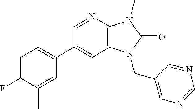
C1=C(F)C(C)=CC(C2=CC3=C(N=C2)N(C)C(=O)N3CC2=CN=CN=C2)=C1
